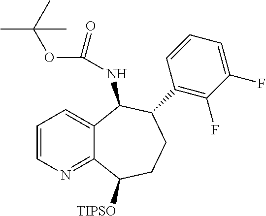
C1=CN=C2C(=C1)C(NC(OC(C)(C)C)=O)C(C1=C(F)C(F)=CC=C1)CCC2[TIPSO]
